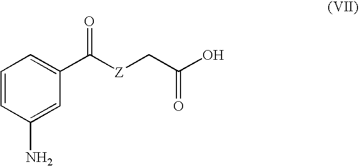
C1=CC(N)=CC(C([Z]CC(O)=O)=O)=C1
